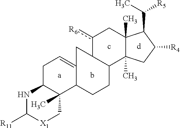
C(C1C2(C)C(C)(CC1[R4])C1C(c([R6])C2)CC2=CCC3C(C)(C2CC1)C[X1]C([R11])N3)([R5])C
